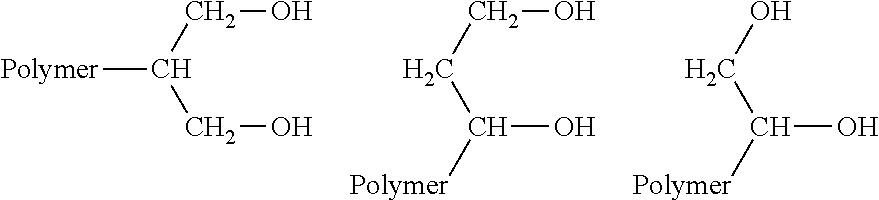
[Polymer]C(CO)CO.C(CO)C(O)[Polymer].C(O)C(O)[Polymer]
